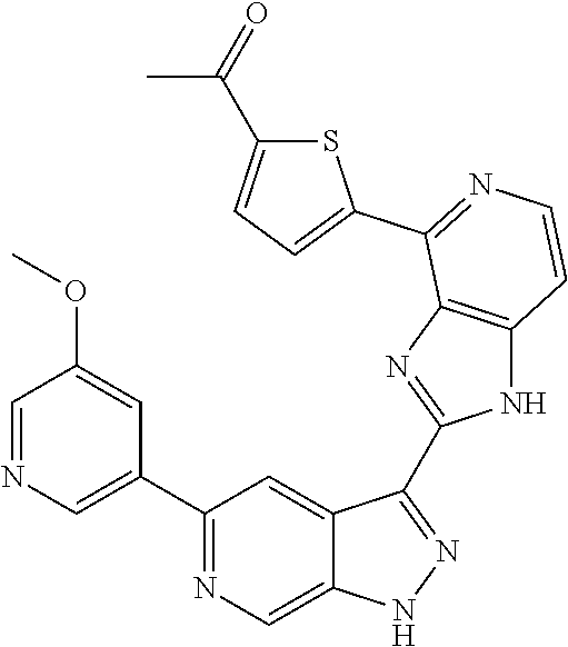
C1(C2=CN=CC(OC)=C2)=NC=C2C(=C1)C(C1=NC3=C(N1)C=CN=C3C1=CC=C(C(=O)C)S1)=NN2
